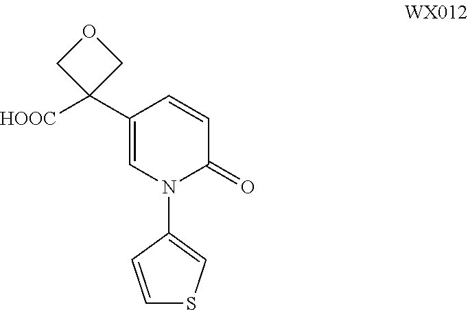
C1(N2C(=O)C=CC(C3([HOOC])COC3)=C2)=CSC=C1
